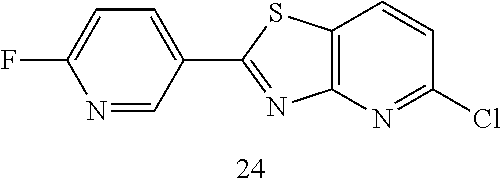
FC1=CC=C(C2=NC3=C(S2)C=CC(Cl)=N3)C=N1
